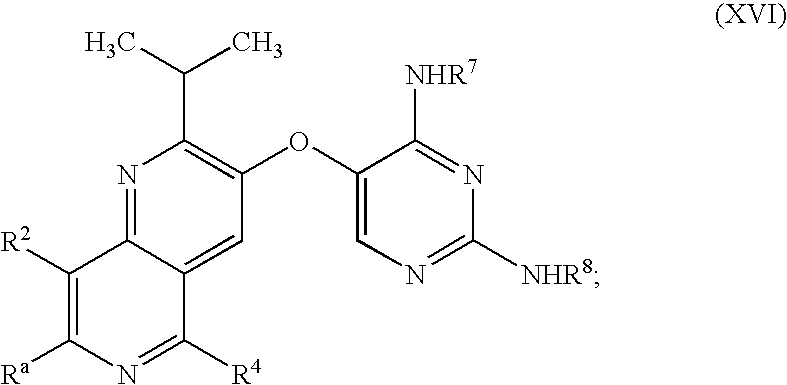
N1=C2C(=CC(OC3=CN=C([NHR8])N=C3[NHR7])=C1C(C)C)C([R4])=NC([Ra])=C2[R2]
